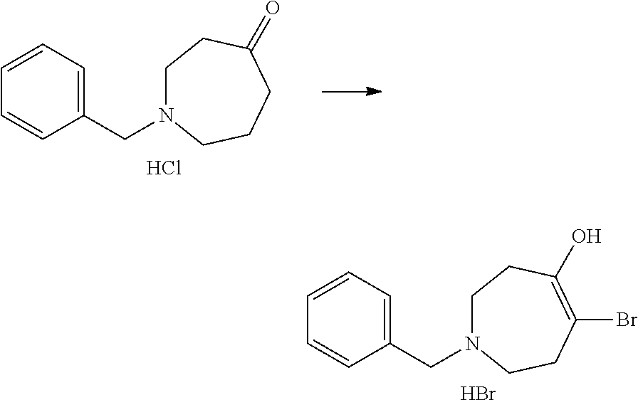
C1N(CC2=CC=CC=C2)CCC(Br)=C(O)C1.Br.C1N(CC2=CC=CC=C2)CCCC(=O)C1.Cl
